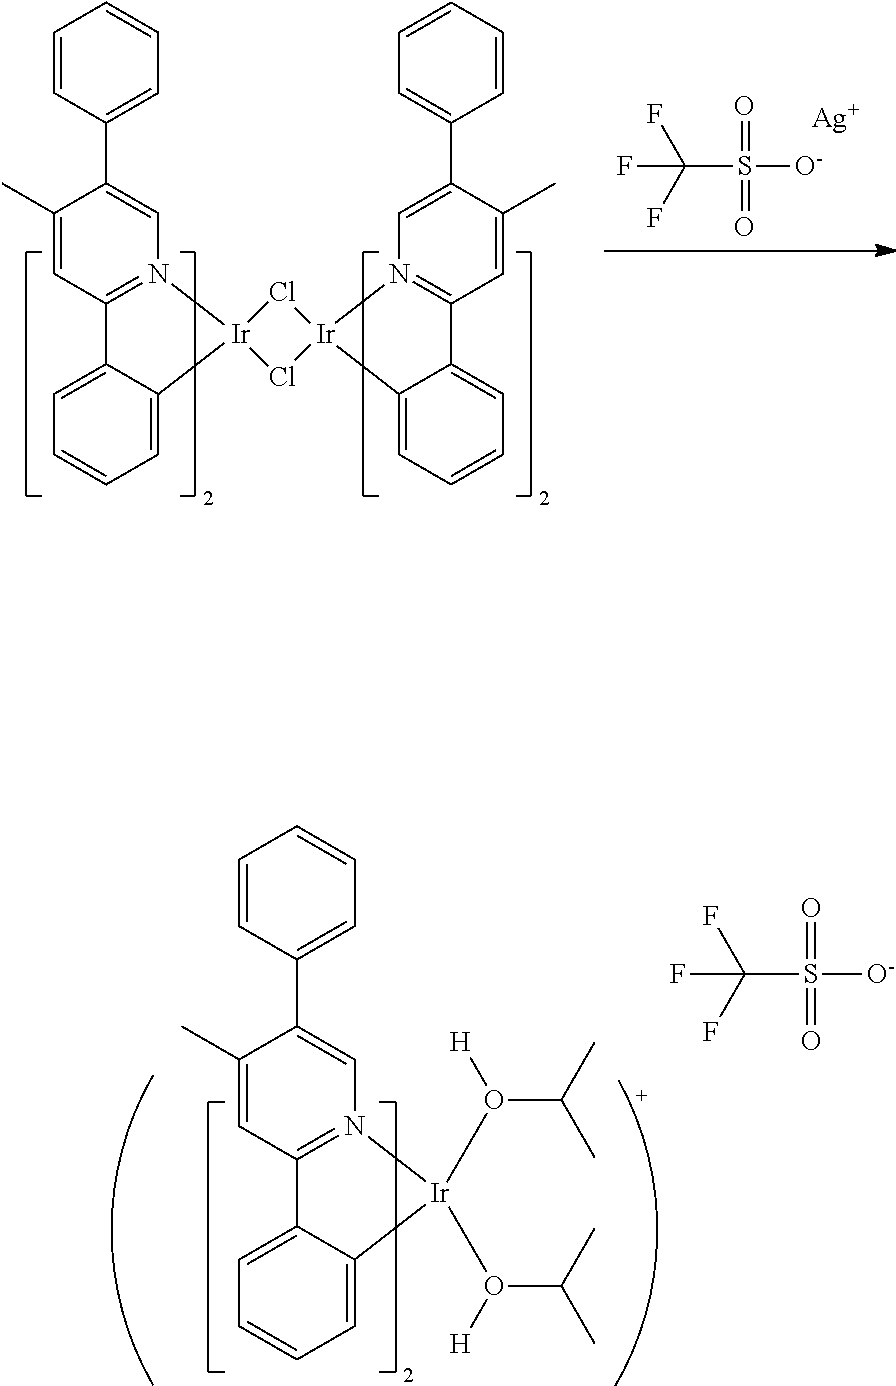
C1(C)=CC2=N(C=C1C1=CC=CC=C1)[Ir]1(C3=CC=CC=C23)Cl[Ir]2(N3=C(C=C(C)C(C4=CC=CC=C4)=C3)C3=CC=CC=C32)Cl1.FC(F)(F)S([O-])(=O)=O.[Ag].C1(C)=CC2=N(C=C1C1=CC=CC=C1)[Ir](O([H])C(C)C)(O([H])C(C)C)C1=CC=CC=C21.FC(F)(F)S([O-])(=O)=O
